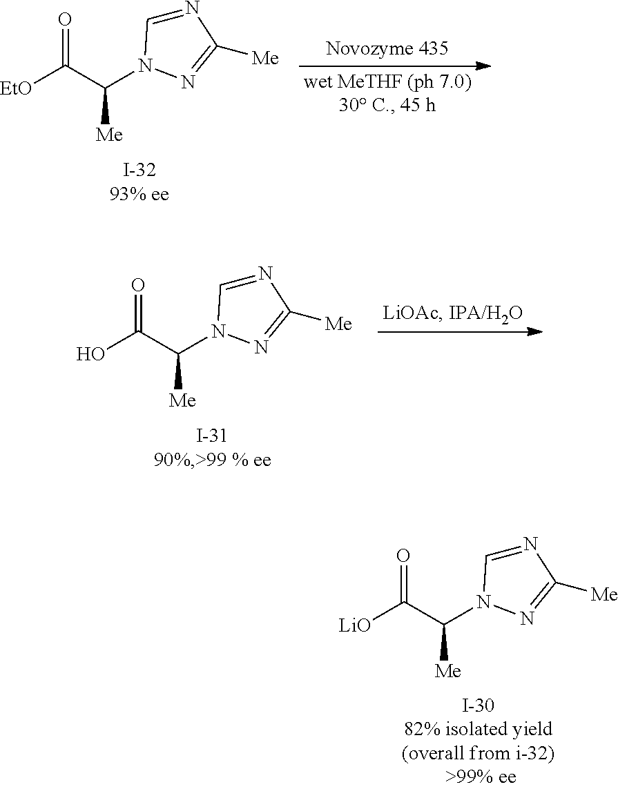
C([Me])(C(O)=O)N1C=NC([Me])=N1.C([Me])(C([LiO])=O)N1C=NC([Me])=N1.C([Me])(C([EtO])=O)N1C=NC([Me])=N1
